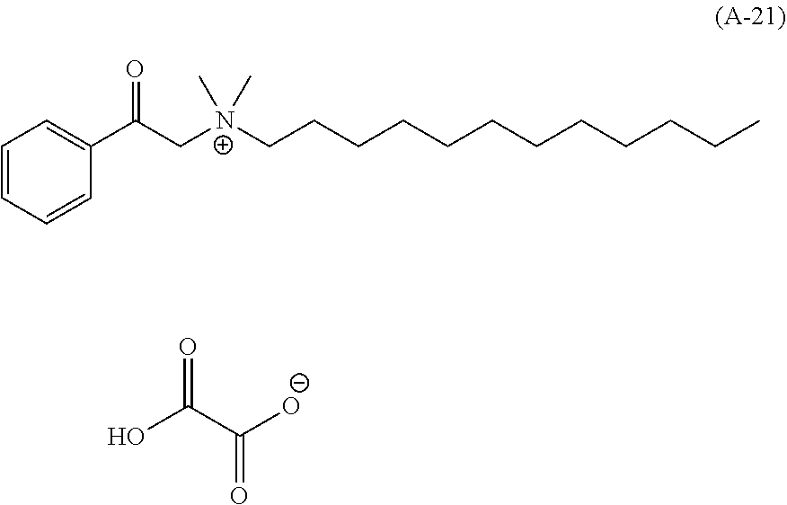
C1(C(C[N+](CCCCCCCCCCCC)(C)C)=O)=CC=CC=C1.OC(C([O-])=O)=O
